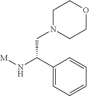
[M]NC(C1=CC=CC=C1)CN1CCOCC1
